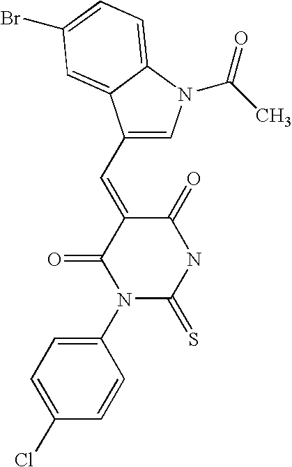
C1(C=C2C(=O)N(C3=CC=C(Cl)C=C3)C(=S)NC2=O)=CN(C(C)=O)C2=CC=C(Br)C=C12
